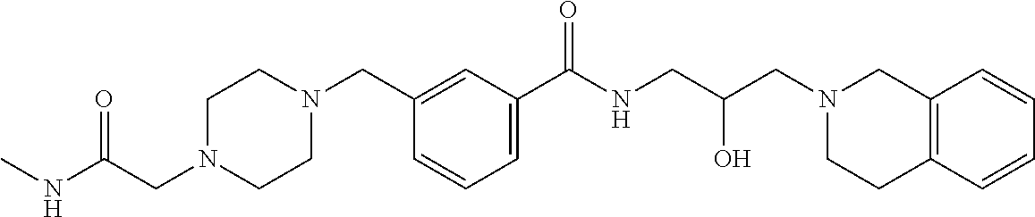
C1(CN2CCN(CC(NC)=O)CC2)=CC(C(NCC(CN2CCC3=C(C2)C=CC=C3)O)=O)=CC=C1
